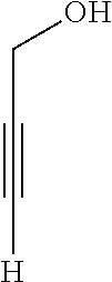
C(CO)#C[H]
